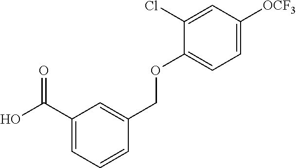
C1(C(O)=O)=CC=CC(COC2=CC=C([OCF3])C=C2Cl)=C1
